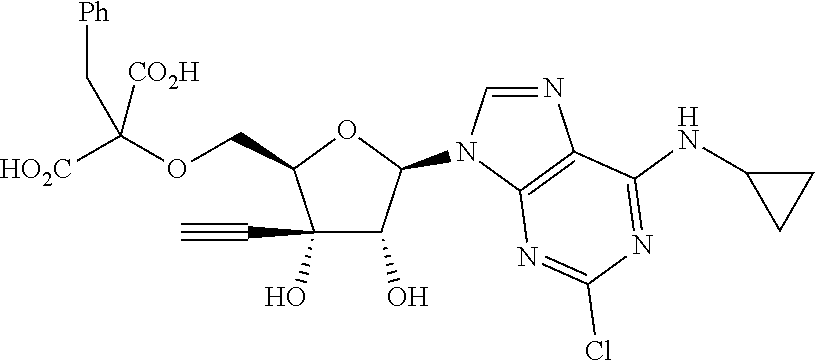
C1(O)(C#C)C(O)C(N2C=NC3=C2N=C(Cl)N=C3NC2CC2)OC1COC([HO2C])([CO2H])C[Ph]
